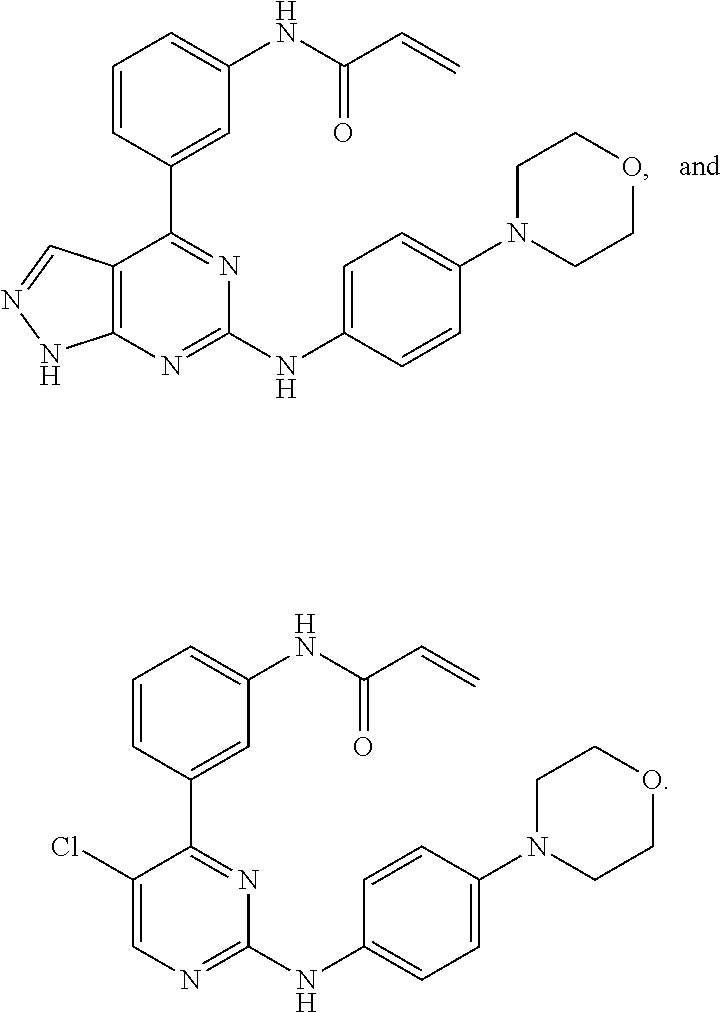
C12=C(N=C(NC3=CC=C(N4CCOCC4)C=C3)N=C1C1=CC(NC(C=C)=O)=CC=C1)NN=C2.C1(Cl)=CN=C(NC2=CC=C(N3CCOCC3)C=C2)N=C1C1=CC(NC(C=C)=O)=CC=C1
